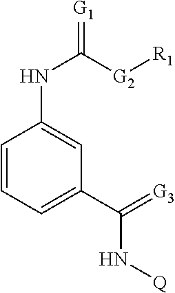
C1=CC=C(C(N[Q])=[G3])C=C1NC(=[G1])[G2][R1]
